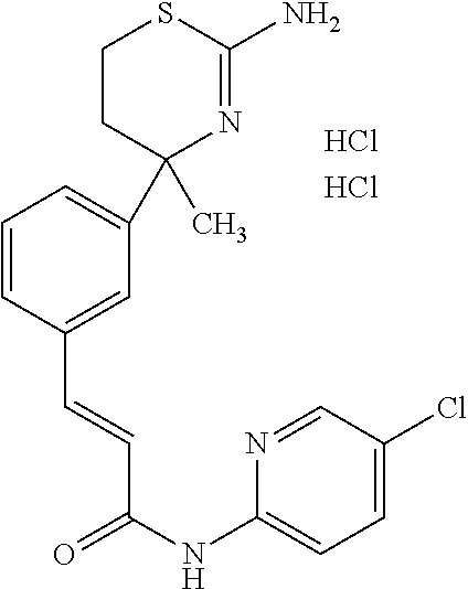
C1=CC(C=CC(NC2=CC=C(Cl)C=N2)=O)=CC(C2(C)N=C(N)SCC2)=C1.Cl.Cl
